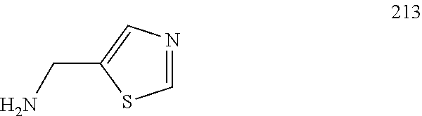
C1=NC=C(CN)S1
